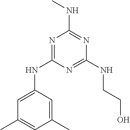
N1=C(NC2=CC(C)=CC(C)=C2)N=C(NCCO)N=C1NC
